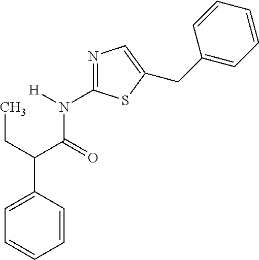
C1=CC(C(CC)C(N(C2=NC=C(CC3=CC=CC=C3)S2)[H])=O)=CC=C1
